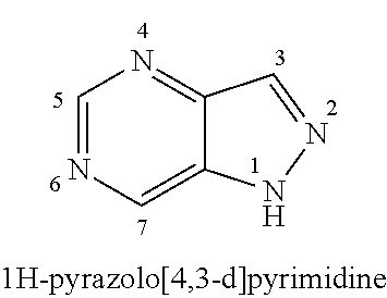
C1=NC=C2C(=N1)C=NN2
